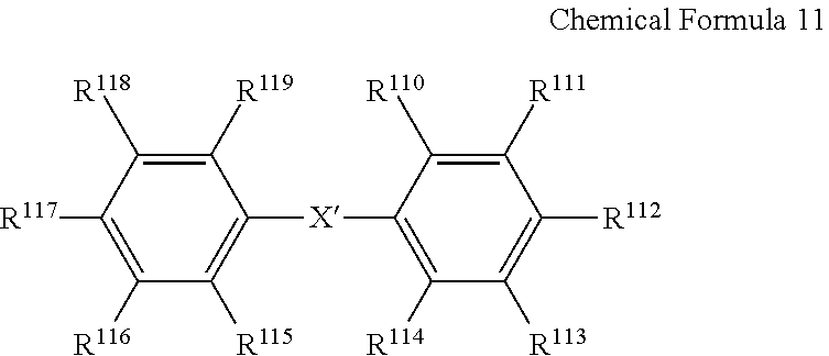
C1([R119])=C([R118])C([R117])=C([R116])C([R115])=C1[X]C1=C([R114])C([R113])=C([R112])C([R111])=C1[R110]
